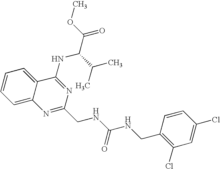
C12=CC=CC=C1C(NC(C(=O)OC)C(C)C)=NC(CNC(NCC1=C(Cl)C=C(Cl)C=C1)=O)=N2
